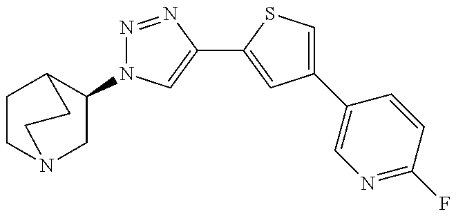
C1(N2N=NC(C3=CC(C4=CN=C(F)C=C4)=CS3)=C2)CN2CCC1CC2
